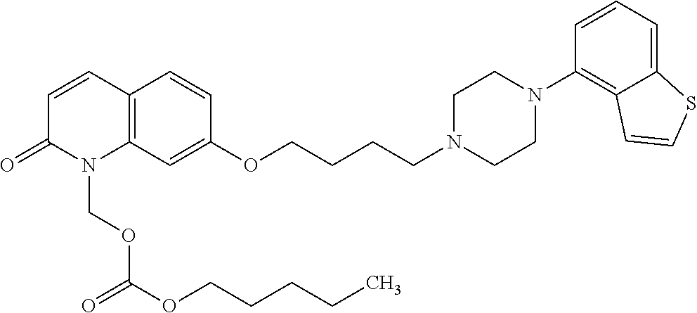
C12=C(C=C(OCCCCN3CCN(C4=C5C(=CC=C4)SC=C5)CC3)C=C1)N(COC(OCCCCC)=O)C(=O)C=C2
